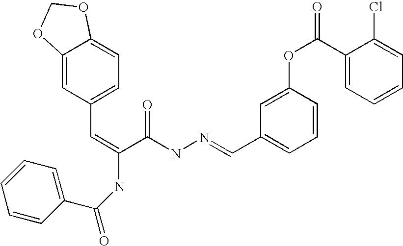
C1(C(NC(C(NN=CC2=CC=CC(OC(C3=CC=CC=C3Cl)=O)=C2)=O)=CC2=CC=C3C(=C2)OCO3)=O)=CC=CC=C1
